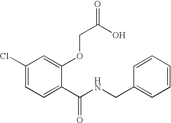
C1(Cl)=CC=C(C(NCC2=CC=CC=C2)=O)C(OCC(O)=O)=C1
